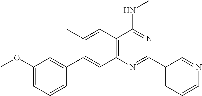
CC1=CC2=C(N=C(C3=CC=CN=C3)N=C2NC)C=C1C1=CC(OC)=CC=C1
